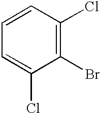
C1(Br)=C(Cl)C=CC=C1Cl
